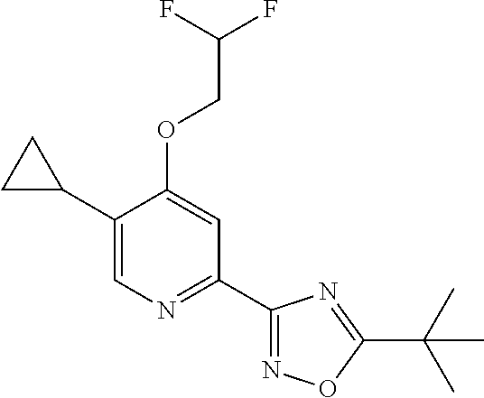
C1(C2CC2)=CN=C(C2=NOC(C(C)(C)C)=N2)C=C1OCC(F)F
